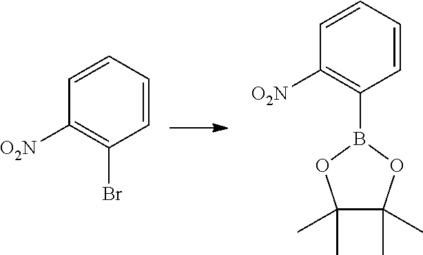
C1=CC=CC([O2N])=C1B1OC(C)(C)C(C)(C)O1.C1=CC=CC([O2N])=C1Br
